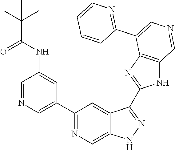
C1(C2=CN=CC(NC(=O)C(C)(C)C)=C2)=NC=C2C(=C1)C(C1=NC3=C(N1)C=NC=C3C1=NC=CC=C1)=NN2
